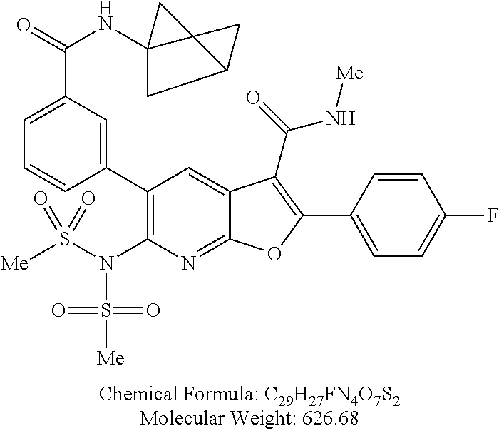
C1(C2=CC(C(=O)NC34CC5C3(C4)C5)=CC=C2)=C(N(S([Me])(=O)=O)S([Me])(=O)=O)N=C2C(=C1)C(C(=O)N[Me])=C(C1=CC=C(F)C=C1)O2
